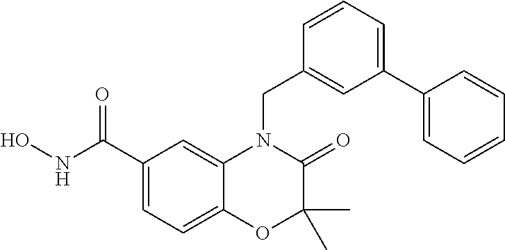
C1(C(NO)=O)=CC=C2C(=C1)N(CC1=CC(C3=CC=CC=C3)=CC=C1)C(=O)C(C)(C)O2
